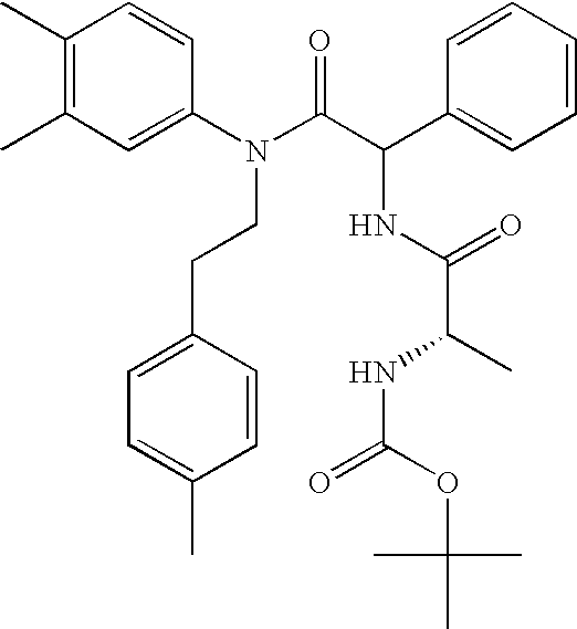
C1(C)=C(C)C=C(N(C(C(C2=CC=CC=C2)NC(C(NC(OC(C)(C)C)=O)C)=O)=O)CCC2=CC=C(C)C=C2)C=C1
